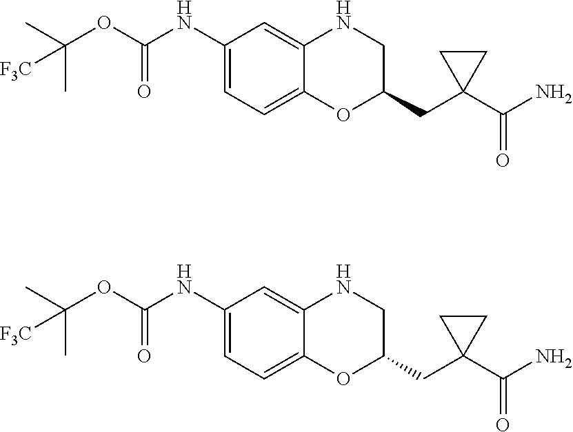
C1(NC(OC(C)(C)[F3C])=O)=CC=C2C(=C1)NCC(CC1(C(N)=O)CC1)O2.C1(NC(OC(C)(C)[F3C])=O)=CC=C2C(=C1)NCC(CC1(C(N)=O)CC1)O2
